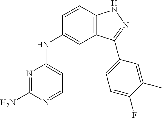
N1=C(N)N=CC=C1NC1=CC2=C(C=C1)NN=C2C1=CC=C(F)C(C)=C1
